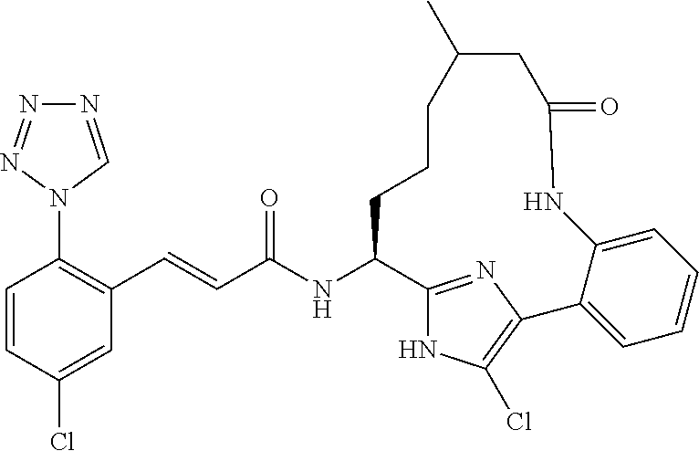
N1=CN(C2=C(C=CC(NC3C4=NC(=C(Cl)N4)C4=CC=CC=C4NC(=O)CC(C)CCC3)=O)C=C(Cl)C=C2)N=N1
